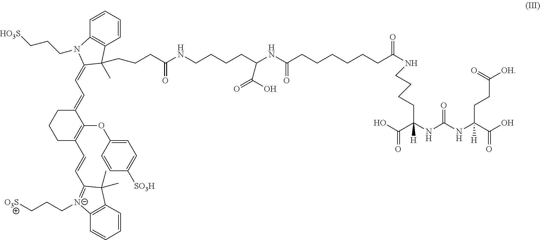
C1(=CC=C2N(CCC[HO3S])C3=C(C2(C)CCCC(NCCCCC(NC(CCCCCCC(NCCCCC(C(O)=O)(NC(=O)NC(C(O)=O)(CCC([OH])=O)[H])[H])=O)=O)C(=O)O)=O)C=CC=C3)CCCC(C=CC2=[N-](CCC[O3S])C3=C(C2(C)C)C=CC=C3)=C1OC1=CC=C([SO3H])C=C1
